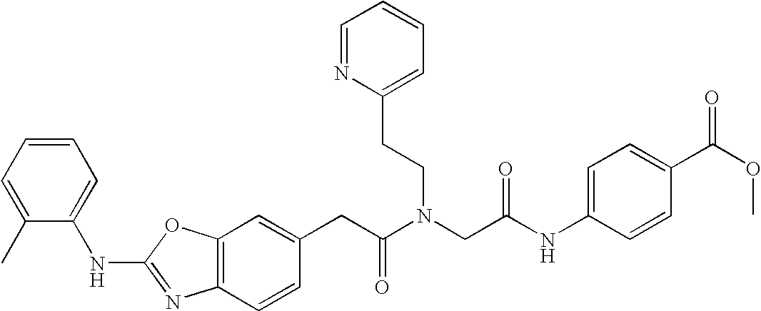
C1=C(CC(N(CC(NC2=CC=C(C(OC)=O)C=C2)=O)CCC2=CC=CC=N2)=O)C=CC2=C1OC(NC1=CC=CC=C1C)=N2
